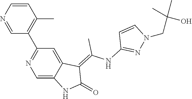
C1=CN=CC(C2=NC=C3C(=C2)C(=C(NC2=NN(CC(O)(C)C)C=C2)C)C(=O)N3)=C1C
